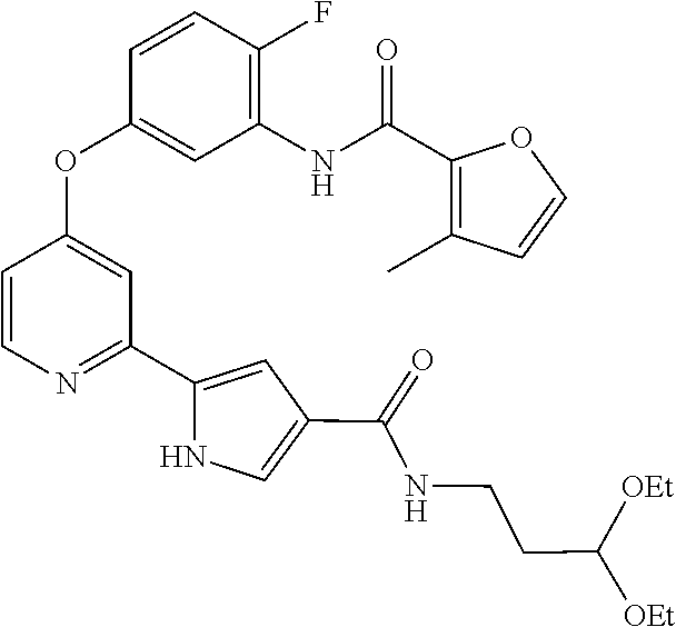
C1=CN=C(C2=CC(C(NCCC([OEt])[OEt])=O)=CN2)C=C1OC1=CC(NC(C2=C(C)C=CO2)=O)=C(F)C=C1
